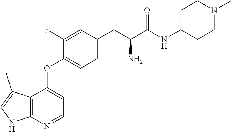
C12=C(N=CC=C1OC1=CC=C(CC(C(NC3CCN(C)CC3)=O)N)C=C1F)NC=C2C
